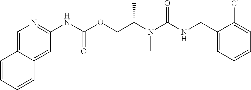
C1(Cl)=CC=CC=C1CNC(N(C(COC(NC1=NC=C2C(=C1)C=CC=C2)=O)C)C)=O
